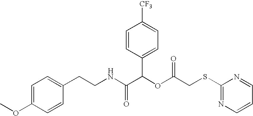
N(C(C(OC(=O)CSC1=NC=CC=N1)C1=CC=C([CF3])C=C1)=O)CCC1=CC=C(OC)C=C1
